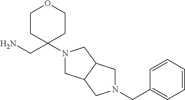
C1CC(CN)(N2CC3C(C2)CN(CC2=CC=CC=C2)C3)CCO1
